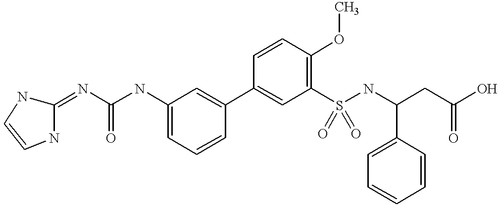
C1=C(NC(N=C2NC=CN2)=O)C=C(C2=CC(S(NC(CC(O)=O)C3=CC=CC=C3)(=O)=O)=C(OC)C=C2)C=C1
